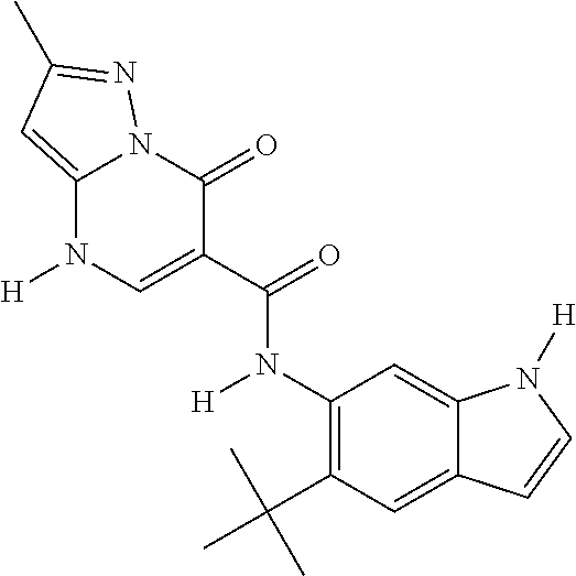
C1(N([H])C(C2=CN([H])C3=CC(C)=NN3C2=O)=O)=C(C(C)(C)C)C=C2C(=C1)N([H])C=C2
